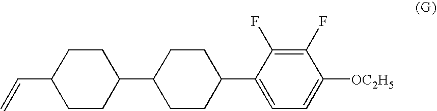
C=CC1CCC(C2CCC(C3=CC=C([OC2H5])C(F)=C3F)CC2)CC1
